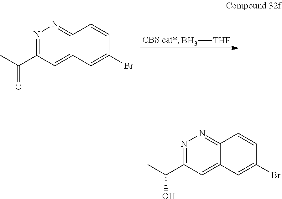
B[THF].N1=C(C(C)=O)C=C2C(=N1)C=CC(Br)=C2.N1=C(C(C)O)C=C2C(=N1)C=CC(Br)=C2
